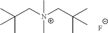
[N+](C)(CC(C)(C)C)(CC(C)(C)C)C.[F-]
